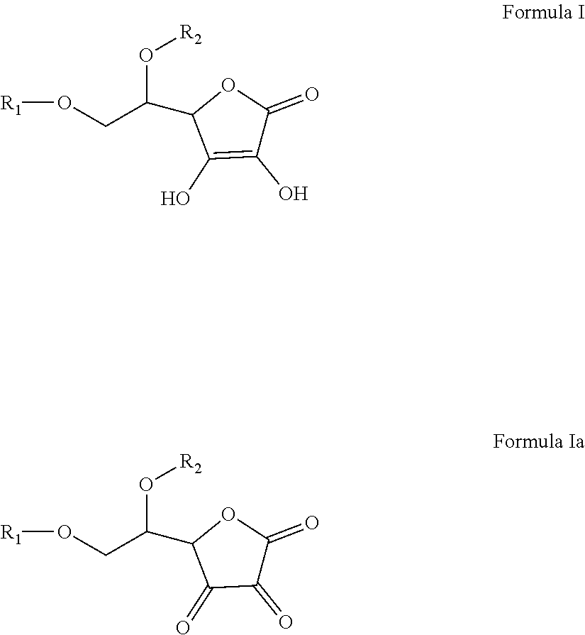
[R1]OCC(C1C(O)=C(O)C(=O)O1)O[R2].[R1]OCC(C1C(=O)C(=O)C(=O)O1)O[R2]
